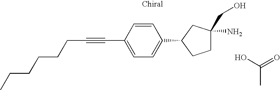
C1=C(C#CCCCCCC)C=CC(C2CCC(CO)(N)C2)=C1.OC(=O)C
